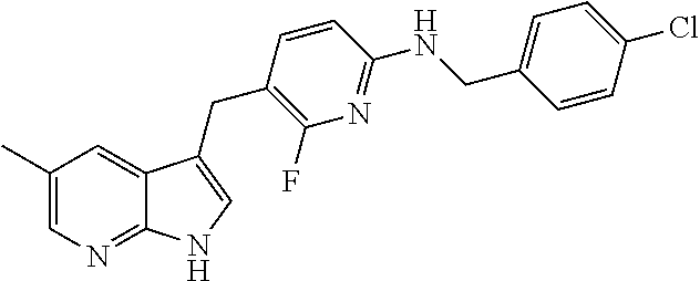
C1=CC(Cl)=CC=C1CNC1=NC(F)=C(CC2=CNC3=NC=C(C)C=C32)C=C1
